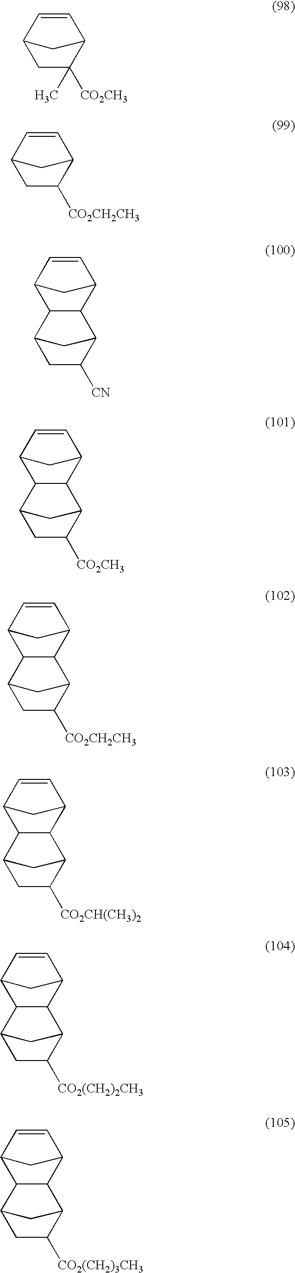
C1C([CO2CH3])(C)C2C=CC1C2.C1C([CO2CH2CH3])C2C=CC1C2.C12C=CC(C1)C1C2C2C([CN])CC1C2.C12C=CC(C1)C1C2C2C([CO2CH3])CC1C2.C12C=CC(C1)C1C2C2C([CO2CH2CH3])CC1C2.C12C=CC(C1)C1C2C2C([CO2CH(CH3)2])CC1C2.C12C=CC(C1)C1C2C2C([CO2(CH2)2CH3])CC1C2.C12C=CC(C1)C1C2C2C([CO2(CH2)3CH3])CC1C2
